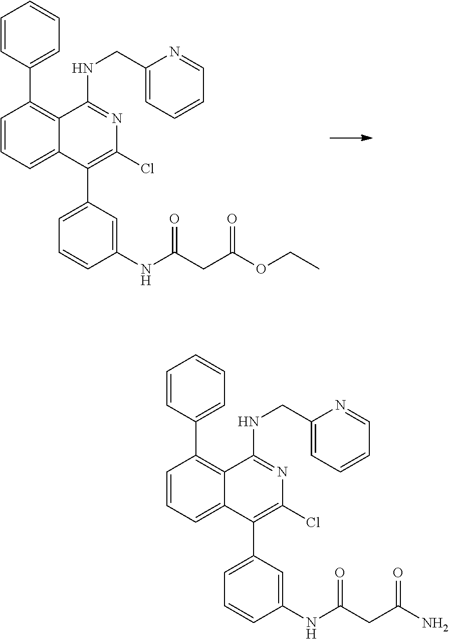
C1=CC(C2=C3C(=CC=C2)C(C2=CC=CC(NC(CC(OCC)=O)=O)=C2)=C(Cl)N=C3NCC2=CC=CC=N2)=CC=C1.C1=CC(C2=C3C(=CC=C2)C(C2=CC=CC(NC(CC(N)=O)=O)=C2)=C(Cl)N=C3NCC2=CC=CC=N2)=CC=C1
